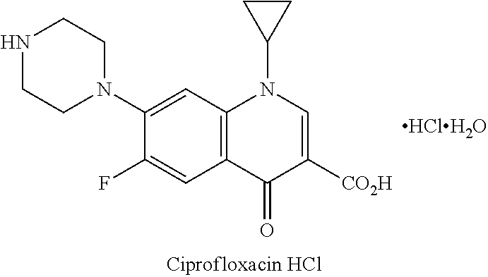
[HClH2O].C12=C(C=C(N3CCNCC3)C(F)=C1)N(C1CC1)C=C([CO2H])C2=O
